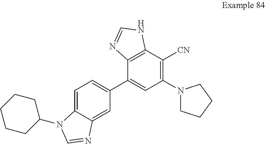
C12=C(C([CN])=C(N3CCCC3)C=C1C1=CC=C3C(=C1)N=CN3C1CCCCC1)NC=N2
